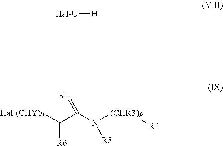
[R6]C([Hal-(CHY)n])C(N([(CHR3)p][R4])[R5])=[R1].[Hal-U][H]
